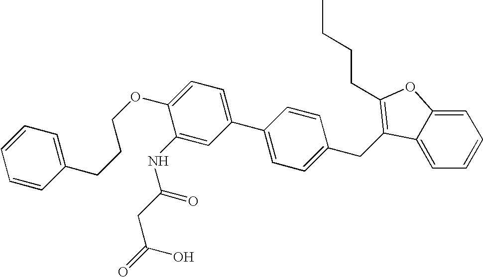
C1=C(OCCCC2=CC=CC=C2)C(NC(CC(=O)O)=O)=CC(C2=CC=C(CC3=C(CCCC)OC4=CC=CC=C43)C=C2)=C1
